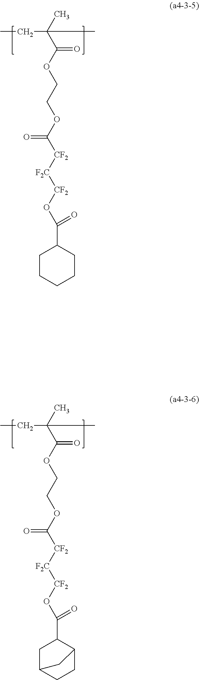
CCC(C)(C(OCCOC([CF2][F2C][CF2]OC(C1CCCCC1)=O)=O)=O)C.CCC(C)(C(OCCOC([CF2][F2C][CF2]OC(C1CC2CCC1C2)=O)=O)=O)C
